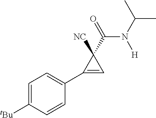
C1=C([tBu])C=CC(C2=CC2(C(N(C(C)C)[H])=O)[NC])=C1
